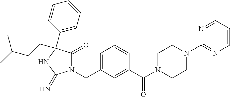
N1(CC2=CC=CC(C(=O)N3CCN(C4=NC=CC=N4)CC3)=C2)C(=O)C(C2=CC=CC=C2)(CCC(C)C)NC1=N
